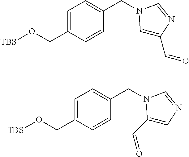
C1=C(CO[TBS])C=CC(CN2C=C(C=O)N=C2)=C1.C1=C(CO[TBS])C=CC(CN2C(C=O)=CN=C2)=C1
